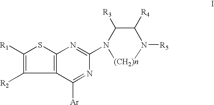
C12=C(SC([R1])=C1[R2])N=C(N1C([R3])C([R4])N([R5])[(CH2)n]1)N=C2[Ar]
